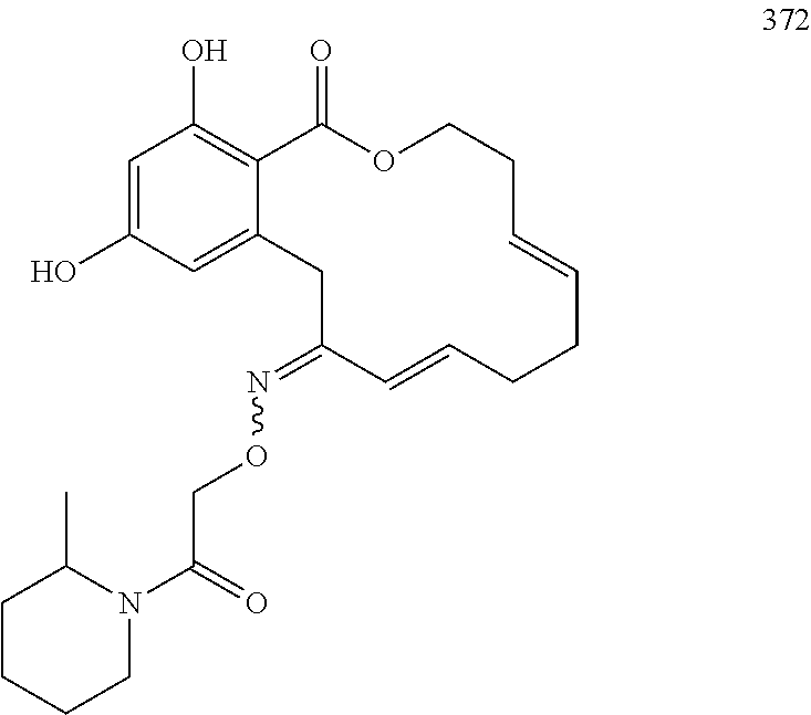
C1=C(O)C=C2C(=C1O)C(=O)OCCC=CCCC=CC(=NOCC(N1C(C)CCCC1)=O)C2
